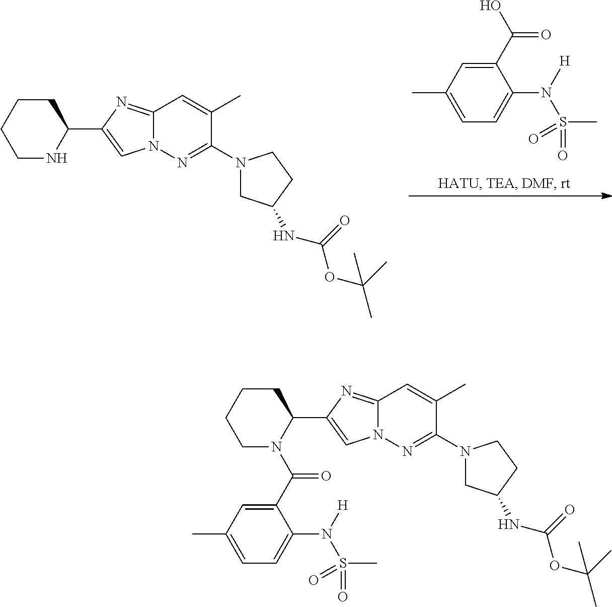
C1(C)=CC=C(N([H])S(=O)(C)=O)C(C(O)=O)=C1.C1CNC(C2=CN3C(=N2)C=C(C)C(N2CC(NC(OC(C)(C)C)=O)CC2)=N3)CC1.C1CN(C(C2=CC(C)=CC=C2N([H])S(=O)(C)=O)=O)C(C2=CN3C(=N2)C=C(C)C(N2CC(NC(OC(C)(C)C)=O)CC2)=N3)CC1
